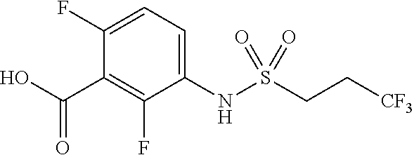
C(C1=C(F)C(NS(CC[CF3])(=O)=O)=CC=C1F)(O)=O
